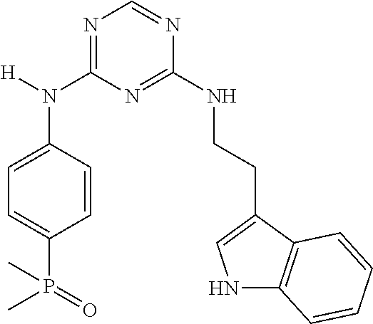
C1=CC(N([H])C2=NC=NC(NCCC3=CNC4=C3C=CC=C4)=N2)=CC=C1P(=O)(C)C
